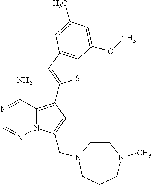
C12=C(C3=CC4=C(S3)C(OC)=CC(C)=C4)C=C(CN3CCN(C)CCC3)N1N=CN=C2N
